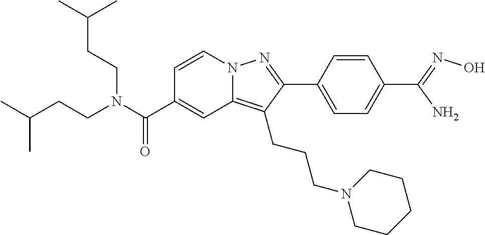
C1=CN2C(=C(CCCN3CCCCC3)C(C3=CC=C(C(N)=NO)C=C3)=N2)C=C1C(N(CCC(C)C)CCC(C)C)=O
